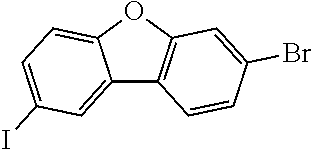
C12=CC(I)=CC=C1OC1=C2C=CC(Br)=C1
